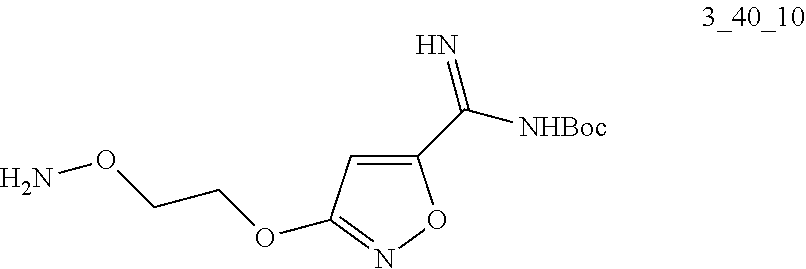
C1(C([NHBoc])=N)=CC(OCCON)=NO1
